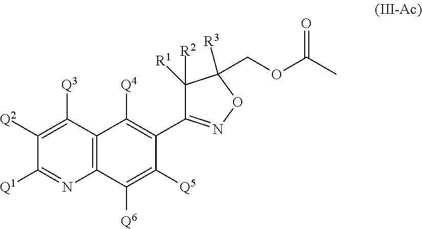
C12=C(C([Q3])=C([Q2])C([Q1])=N1)C([Q4])=C(C1=NOC(COC(C)=O)([R3])C1([R2])[R1])C([Q5])=C2[Q6]
